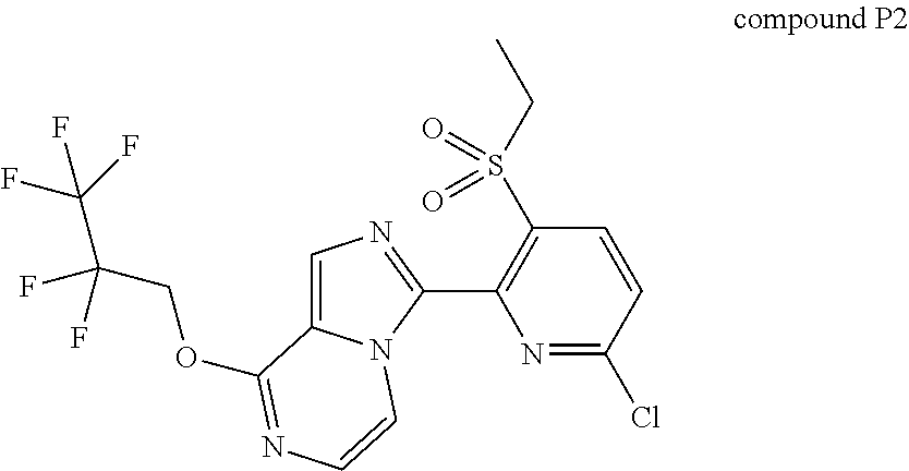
C1=C2N(C(C3=C(S(CC)(=O)=O)C=CC(Cl)=N3)=N1)C=CN=C2OCC(C(F)(F)F)(F)F
